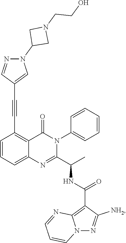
C1=CC=C2C(=C1C#CC1=CN(C3CN(CCO)C3)N=C1)C(=O)N(C1=CC=CC=C1)C(C(C)NC(=O)C1=C3N(N=C1[NH2])C=CC=N3)=N2
